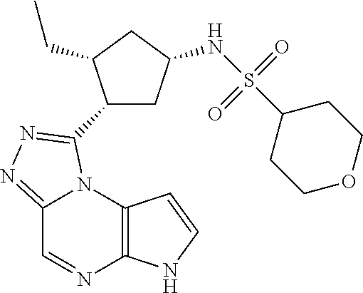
C12=C(N3C(=NN=C3C3CC(NS(C4CCOCC4)(=O)=O)CC3CC)C=N1)C=CN2
